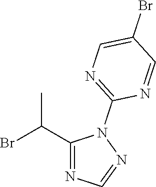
C1(C(Br)C)=NC=NN1C1=NC=C(Br)C=N1
